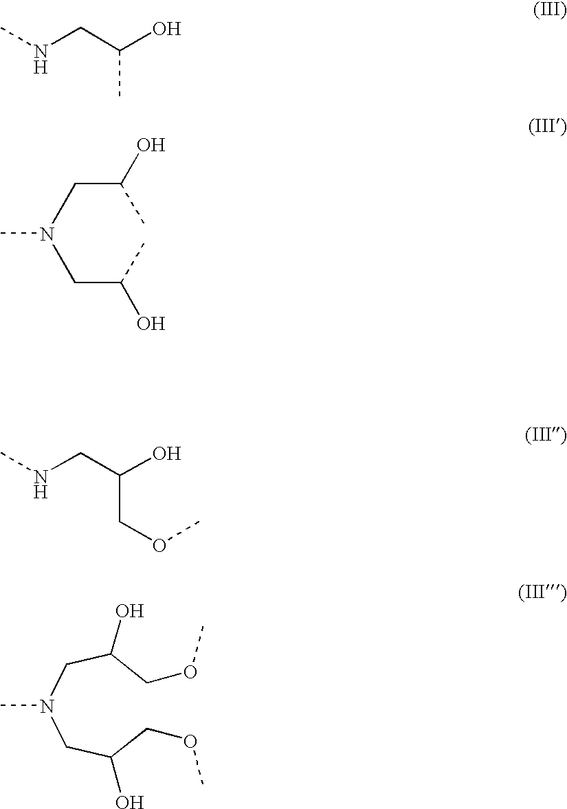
CNCC(O)C.C(O)(CN(CC(C)O)C)C.CNCC(O)COC.CN(CC(COC)O)CC(COC)O
